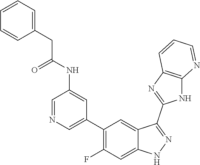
C1=NC=C(C2=C(F)C=C3C(=C2)C(C2=NC4=C(N2)N=CC=C4)=NN3)C=C1NC(CC1=CC=CC=C1)=O
